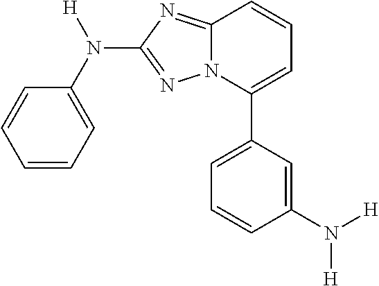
C1=CC=C(N(C2=NN3C(=N2)C=CC=C3C2=CC=CC(N([H])[H])=C2)[H])C=C1
